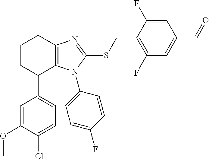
C1(C2=CC=C(Cl)C(OC)=C2)C2=C(N=C(SCC3=C(F)C=C(C=O)C=C3F)N2C2=CC=C(F)C=C2)CCC1
